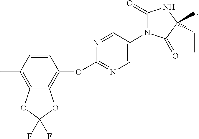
CC1=C2C(=C(OC3=NC=C(N4C(=O)NC(CC)(C)C4=O)C=N3)C=C1)OC(F)(F)O2
